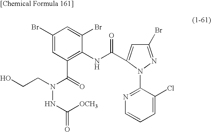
C1(Br)=CC(C(=O)N(NC([OCH3])=O)CCO)=C(NC(=O)C2=CC(Br)=NN2C2=NC=CC=C2Cl)C(Br)=C1
